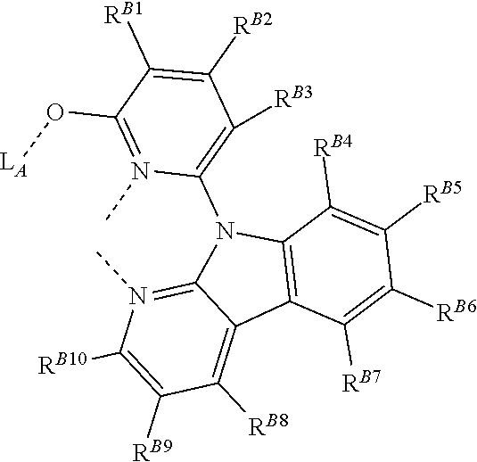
C12=C(C([RB4])=C([RB5])C([RB6])=C1[RB7])N(C1=C([RB3])C([RB2])=C([RB1])C(O[LA])=N1C)C1=N(C)C([RB10])=C([RB9])C([RB8])=C21
